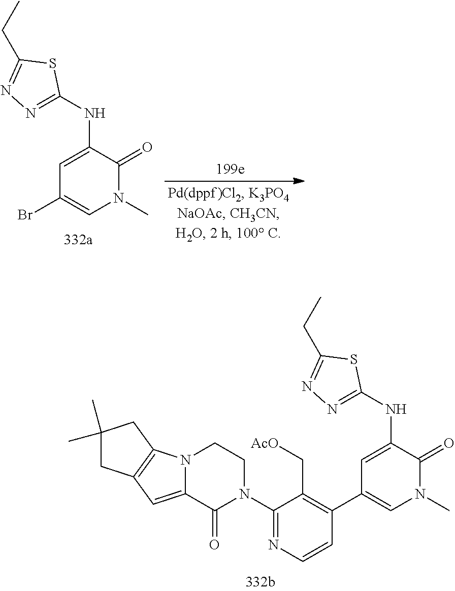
C1=C(NC2=NN=C(CC)S2)C(=O)N(C)C=C1Br.C1=C(NC2=NN=C(CC)S2)C(=O)N(C)C=C1C1=C(C[AcO])C(N2CCN3C(=CC4=C3CC(C)(C)C4)C2=O)=NC=C1
